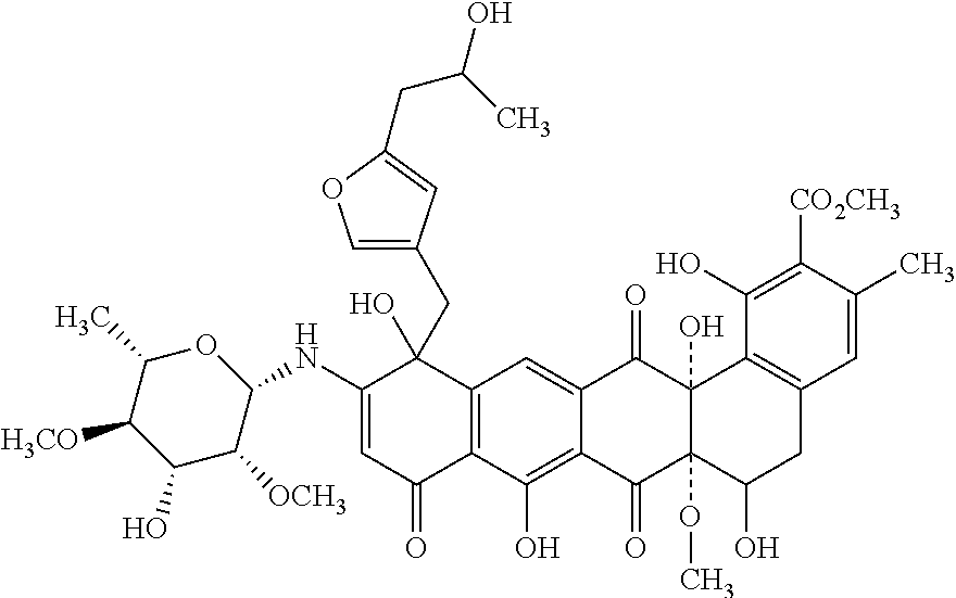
C12=C(C(O)=C3C(=C1)C(=O)C1(O)C(OC)(C3=O)C(O)CC3=C1C(O)=C([CO2CH3])C(C)=C3)C(=O)C=C(NC1OC(C)C([H3CO])C(O)C1[OCH3])C2(CC1=COC(CC(C)O)=C1)O
